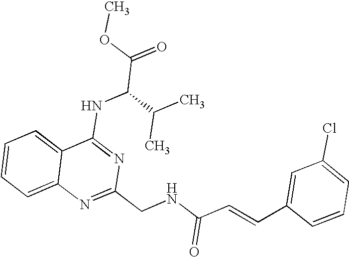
C12=CC=CC=C1N=C(CNC(C=CC1=CC(Cl)=CC=C1)=O)N=C2NC(C(=O)OC)C(C)C
